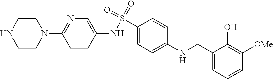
C1CN(C2=NC=C(NS(=O)(=O)C3=CC=C(NCC4=CC=CC([OMe])=C4O)C=C3)C=C2)CCN1
